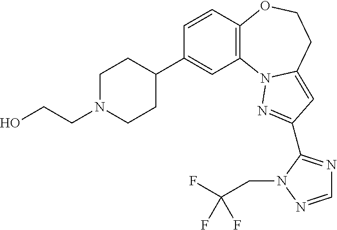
C1=CC2=C(C=C1C1CCN(CCO)CC1)N1C(=CC(C3=NC=NN3CC(F)(F)F)=N1)CCO2
